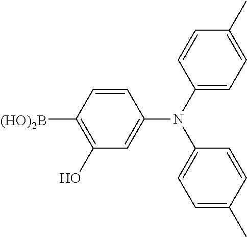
C1([(HO)2B])=C(O)C=C(N(C2=CC=C(C)C=C2)C2=CC=C(C)C=C2)C=C1
